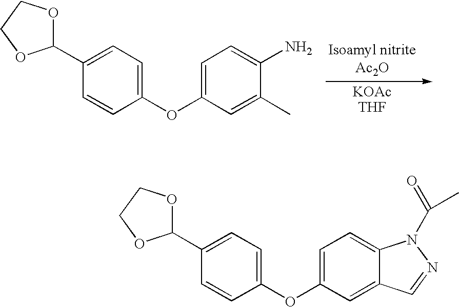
C1(C2OCCO2)=CC=C(OC2=CC=C(N)C(C)=C2)C=C1.C1(C2OCCO2)=CC=C(OC2=CC=C3C(=C2)C=NN3C(=O)C)C=C1
